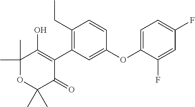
C1(C)(C)OC(C)(C)C(=O)C(C2=C(CC)C=CC(OC3=CC=C(F)C=C3F)=C2)=C1O
